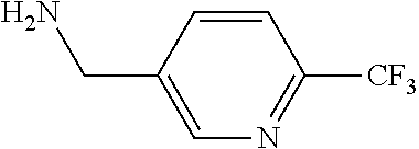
C1(CN)=CN=C([CF3])C=C1
